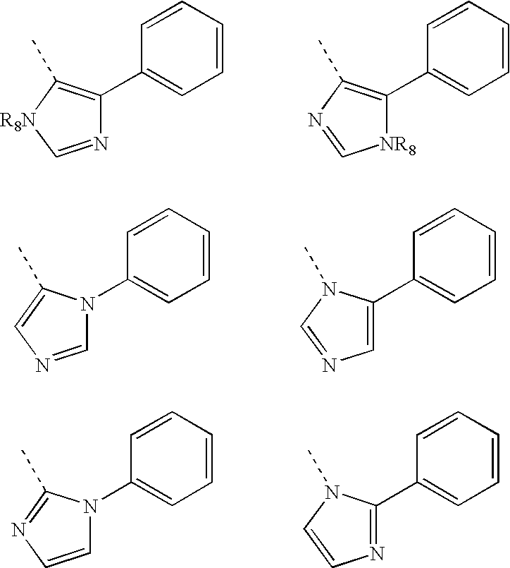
N1=C[R8N]C(C)=C1C1=CC=CC=C1.[NR8]1C(C2=CC=CC=C2)=C(C)N=C1.C1=NC=C(C)N1C1=CC=CC=C1.C1=C(C2=CC=CC=C2)N(C)C=N1.C1=CN=C(C)N1C1=CC=CC=C1.N1=C(C2=CC=CC=C2)N(C)C=C1
